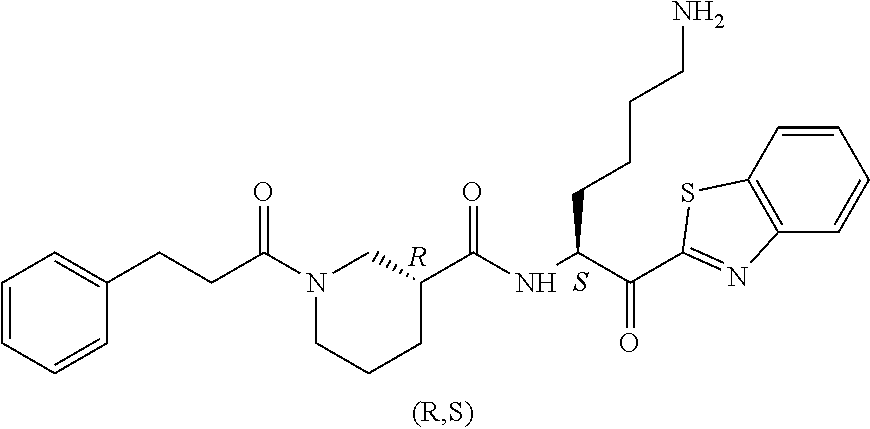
C1(CCC(N2CCCC(C(NC(C(C3=NC4=C(S3)C=CC=C4)=O)CCCCN)=O)C2)=O)=CC=CC=C1.[R].S
